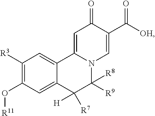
C1([R3])=C(O[R11])C=C2C(=C1)C1=CC(=O)C(C([OH])=O)=CN1C([R8])([R9])C2([H])[R7]
